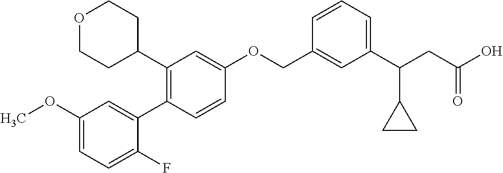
C1(OC)=CC=C(F)C(C2=C(C3CCOCC3)C=C(OCC3=CC(C(CC(O)=O)C4CC4)=CC=C3)C=C2)=C1
